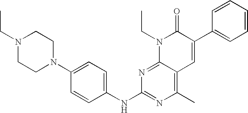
C1(NC2=NC(C)=C3C(=N2)N(CC)C(=O)C(C2=CC=CC=C2)=C3)=CC=C(N2CCN(CC)CC2)C=C1
